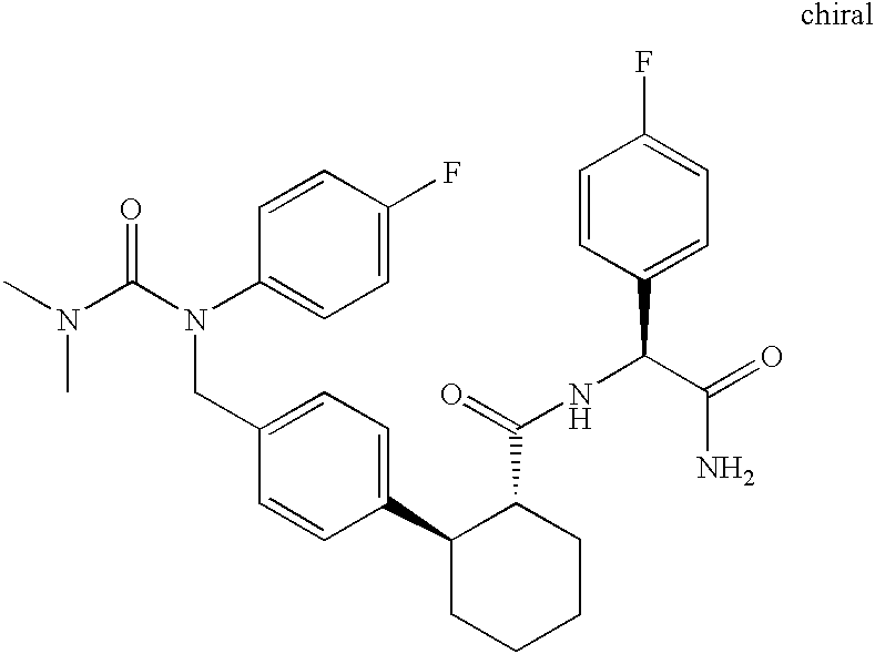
C1(CN(C(=O)N(C)C)C2=CC=C(F)C=C2)=CC=C(C2CCCCC2C(NC(C2=CC=C(F)C=C2)C(=O)N)=O)C=C1
